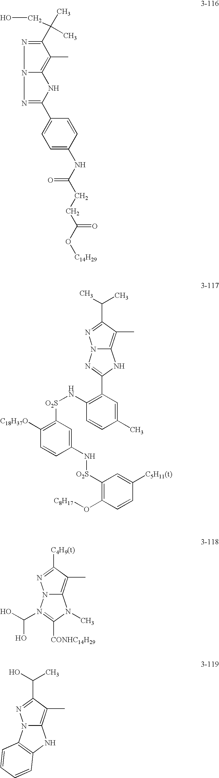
N12C(=C(C)C(C(C)(C)CO)=N1)NC(C1=CC=C(NC(CCC(O[C14H29])=O)=O)C=C1)=N2.N12C(=C(C)C(C(C)C)=N1)NC(C1=C(N[O2S]C3=C([C18H37O])C=CC(N[O2S]C4=C(O[C8H17])C=CC([C5H11(t)])=C4)=C3)C=CC(C)=C1)=N2.N12C(=C(C)C([C4H9(t)])=N1)N(C)C([CONHC14H29])=N2C(O)O.N12C(=C(C)C(C(O)C)=N1)NC1=C2C=CC=C1
